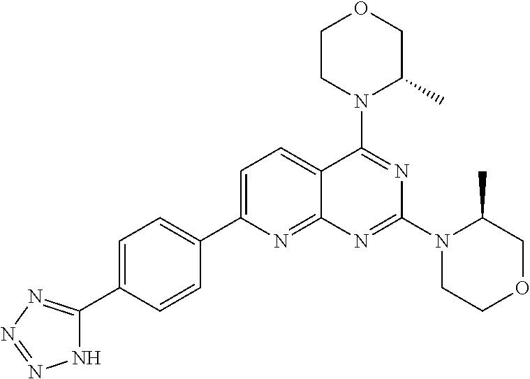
C1=C(C2=CC=C(C3=NN=NN3)C=C2)N=C2C(=C1)C(N1C(C)COCC1)=NC(N1CCOCC1C)=N2
